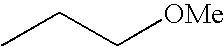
CCC[OMe]
